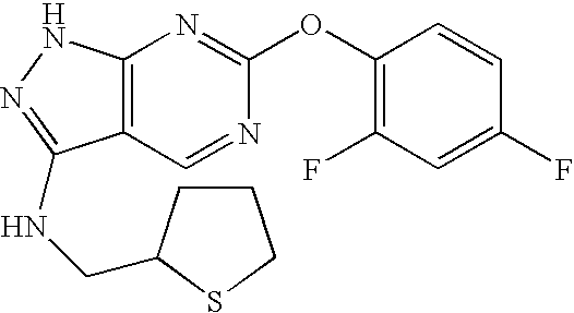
C12=C(NN=C1NCC1CCCS1)N=C(OC1=C(F)C=C(F)C=C1)N=C2
